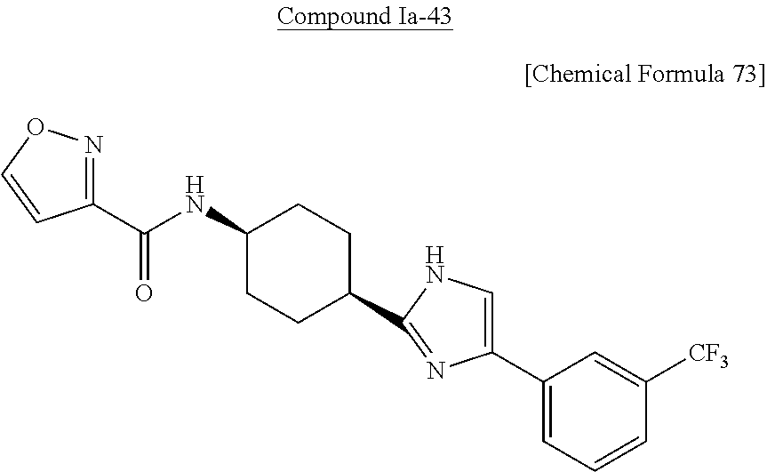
C1(C(NC2CCC(C3=NC(C4=CC=CC([CF3])=C4)=CN3)CC2)=O)=NOC=C1
